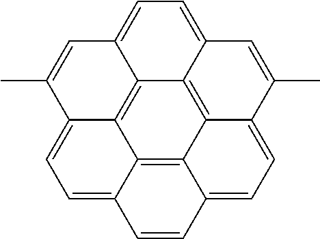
C12=C3C4=C5C6=C1C1=CC=C2C=CC3=CC=C4C(C)=CC5=CC=C6C=C1C
